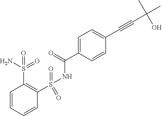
C1=CC=CC(S(=O)(NC(=O)C2=CC=C(C#CC(C)(O)C)C=C2)=O)=C1S(N)(=O)=O
